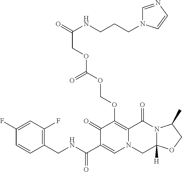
C1(F)=CC(F)=C(CNC(C2=CN3C(=C(OCOC(OCC(NCCCN4C=NC=C4)=O)=O)C2=O)C(=O)N2C([H])(C3)OCC2C)=O)C=C1
